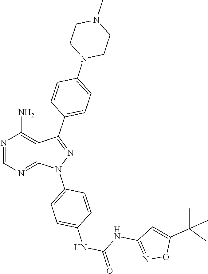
N1=CN=C2C(=C1N)C(C1=CC=C(N3CCN(C)CC3)C=C1)=NN2C1=CC=C(NC(NC2=NOC(C(C)(C)C)=C2)=O)C=C1
